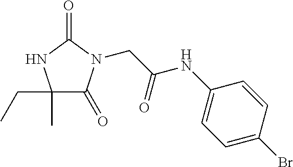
C1(C)(CC)C(=O)N(CC(NC2=CC=C(Br)C=C2)=O)C(=O)N1
